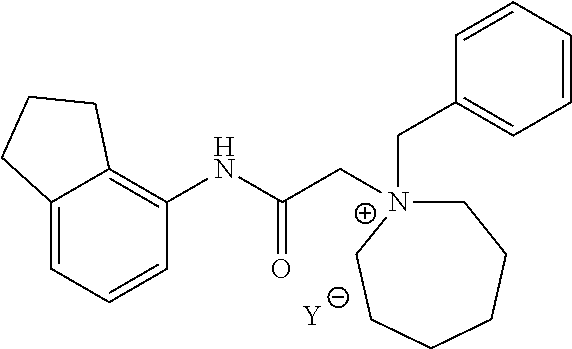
[Y].C12=CC=CC(NC(C[N+]3(CC4=CC=CC=C4)CCCCCC3)=O)=C1CCC2
